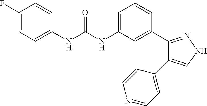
C1(F)=CC=C(NC(NC2=CC=CC(C3=NNC=C3C3=CC=NC=C3)=C2)=O)C=C1
